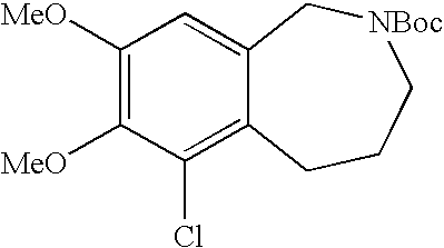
C1([MeO])=C([MeO])C(Cl)=C2C(=C1)C[NBoc]CCC2
